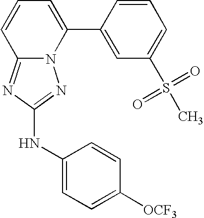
N12C(=NC(NC3=CC=C([OCF3])C=C3)=N1)C=CC=C2C1=CC(S(C)(=O)=O)=CC=C1
